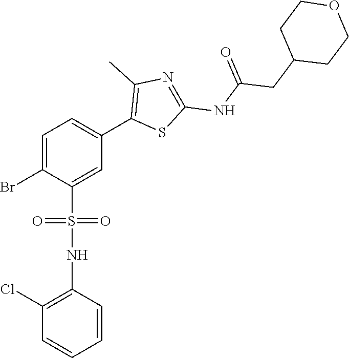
C1=C(Br)C(S(=O)(=O)NC2=C(Cl)C=CC=C2)=CC(C2=C(C)N=C(NC(CC3CCOCC3)=O)S2)=C1
